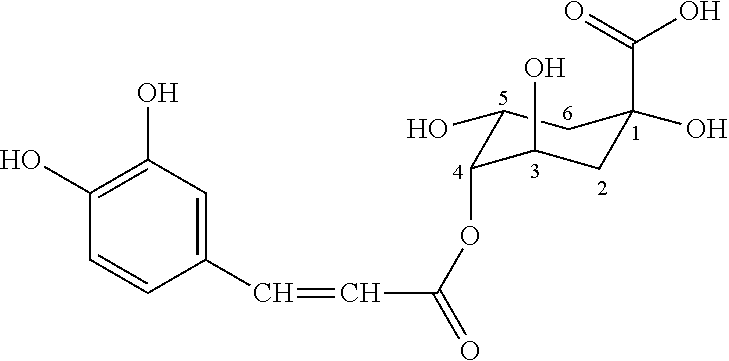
C1(C=CC(=O)OC2C(O)CC(C(O)=O)(O)CC2O)=CC(O)=C(O)C=C1
